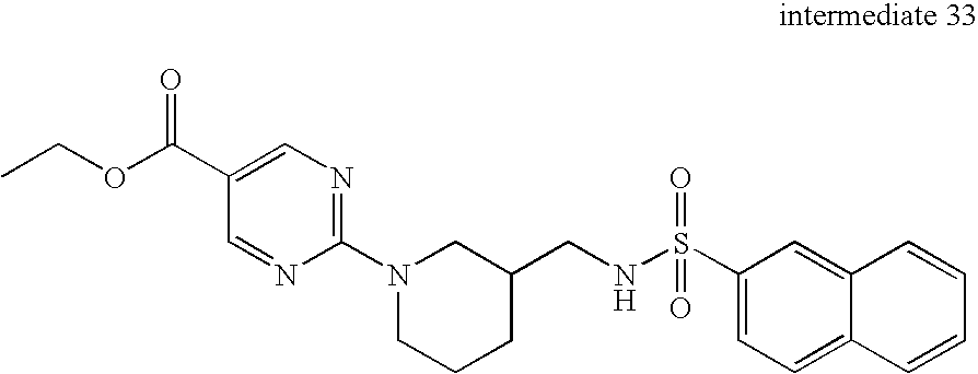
C12=CC(S(NCC3CN(C4=NC=C(C(OCC)=O)C=N4)CCC3)(=O)=O)=CC=C1C=CC=C2
